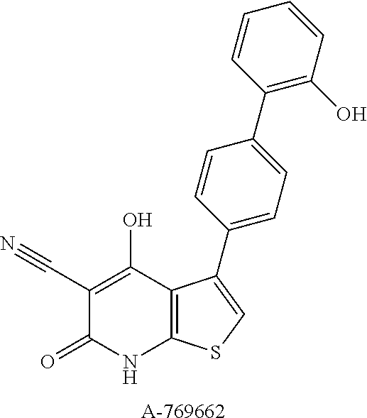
C1(C#N)=C(O)C2=C(NC1=O)SC=C2C1=CC=C(C2=C(O)C=CC=C2)C=C1.[A-769662]
